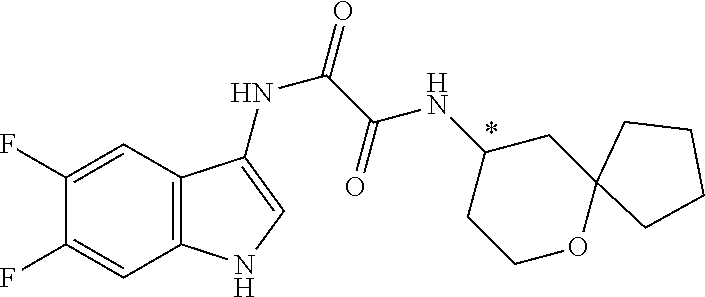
C1(F)=CC2=C(C=C1F)NC=C2NC(C(NC1CCOC2(C1)CCCC2)=O)=O
